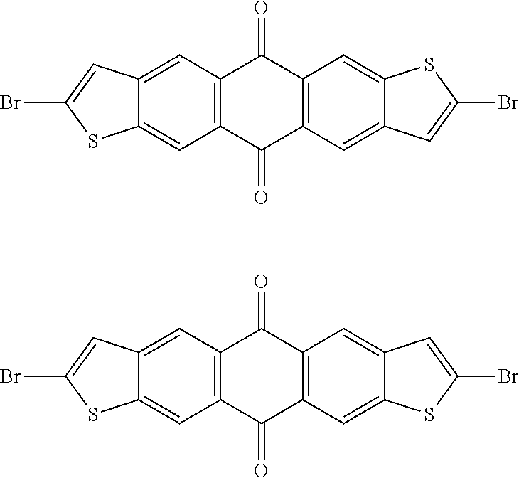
C12=C(C(=O)C3=C(C1=O)C=C1C(=C3)C=C(Br)S1)C=C1C(=C2)C=C(Br)S1.C12=C(C(=O)C3=C(C1=O)C=C1C(=C3)SC(Br)=C1)C=C1C(=C2)C=C(Br)S1
